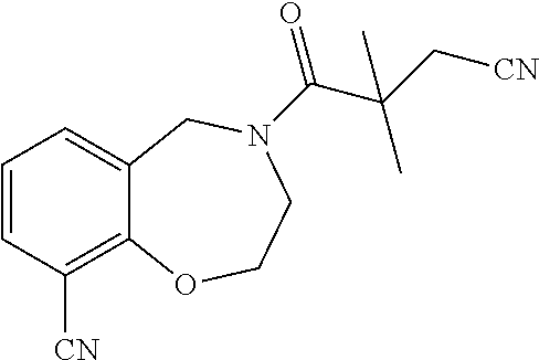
C1=CC([CN])=C2C(=C1)CN(C(=O)C(C)(C)C[CN])CCO2
